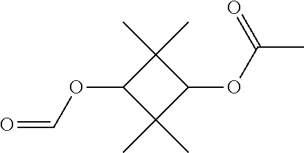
C1(OC=O)C(C)(C)C(OC(=O)C)C1(C)C
